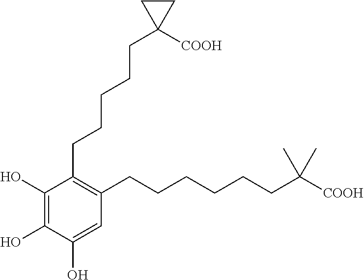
C1(O)=C(O)C(O)=CC(CCCCCCC([COOH])(C)C)=C1CCCCCC1([COOH])CC1
